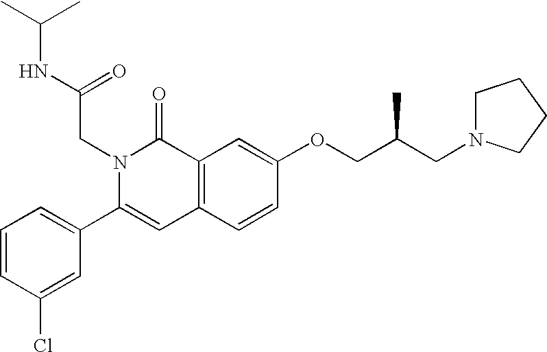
C1=CC(Cl)=CC(C2=CC3=C(C(=O)N2CC(=O)NC(C)C)C=C(OCC(CN2CCCC2)C)C=C3)=C1
